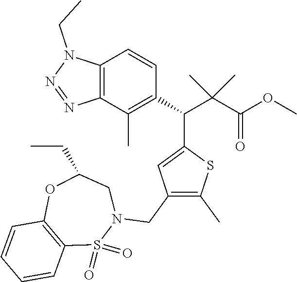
C12=C(C(C)=C(C(C(C(OC)=O)(C)C)C3=CC(CN4CC(CC)OC5=C(S4(=O)=O)C=CC=C5)=C(C)S3)C=C1)N=NN2CC
